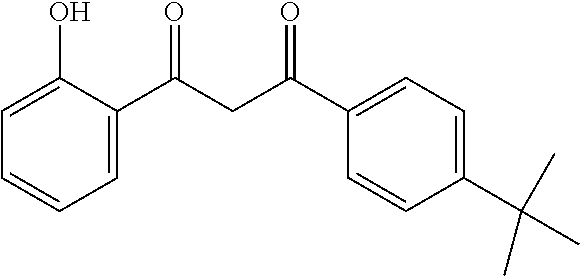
C1=C(C(CC(C2=CC=C(C(C)(C)C)C=C2)=O)=O)C(O)=CC=C1
